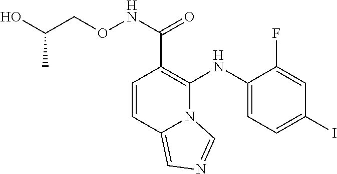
C1(NC2=C(C(NOCC(O)C)=O)C=CC3=CN=CN23)=CC=C(I)C=C1F
